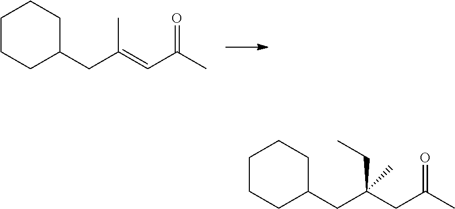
C(C(=CC(C)=O)C)C1CCCCC1.C(C(CC(C)=O)(CC)C)C1CCCCC1
